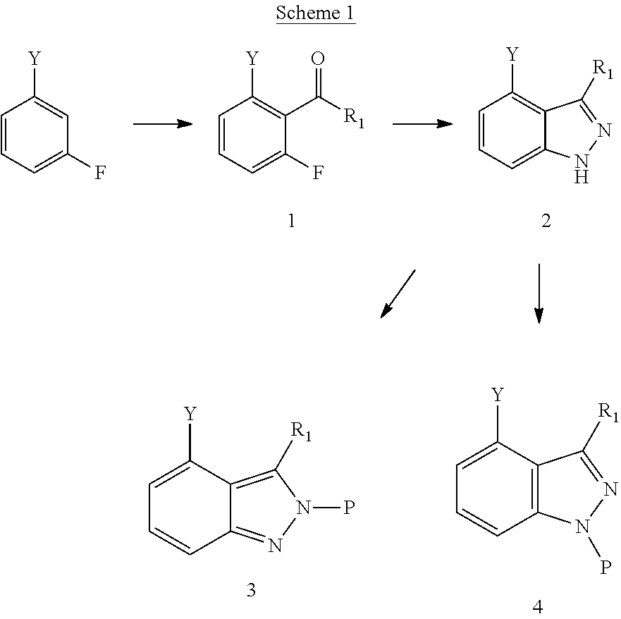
C1=CC=C2C(=C1[Y])C([R1])=NN2.C1=CC=C(F)C(C([R1])=O)=C1[Y].C1=CC=C(F)C=C1[Y].C1=C([Y])C2=C(C=C1)N(P)N=C2[R1].C1=C([Y])C2=C([R1])N(P)N=C2C=C1
